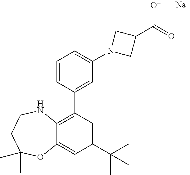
[Na].C12=CC(C(C)(C)C)=CC(C3=CC(N4CC(C(=O)[O-])C4)=CC=C3)=C1NCCC(C)(C)O2
